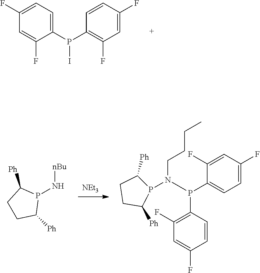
[NEt3].[nBu]NP1C([Ph])CCC1[Ph].C1C([Ph])P(N(CCCC)P(C2=CC=C(F)C=C2F)C2=C(F)C=C(F)C=C2)C([Ph])C1.C1(F)=C(P(I)C2=CC=C(F)C=C2F)C=CC(F)=C1
